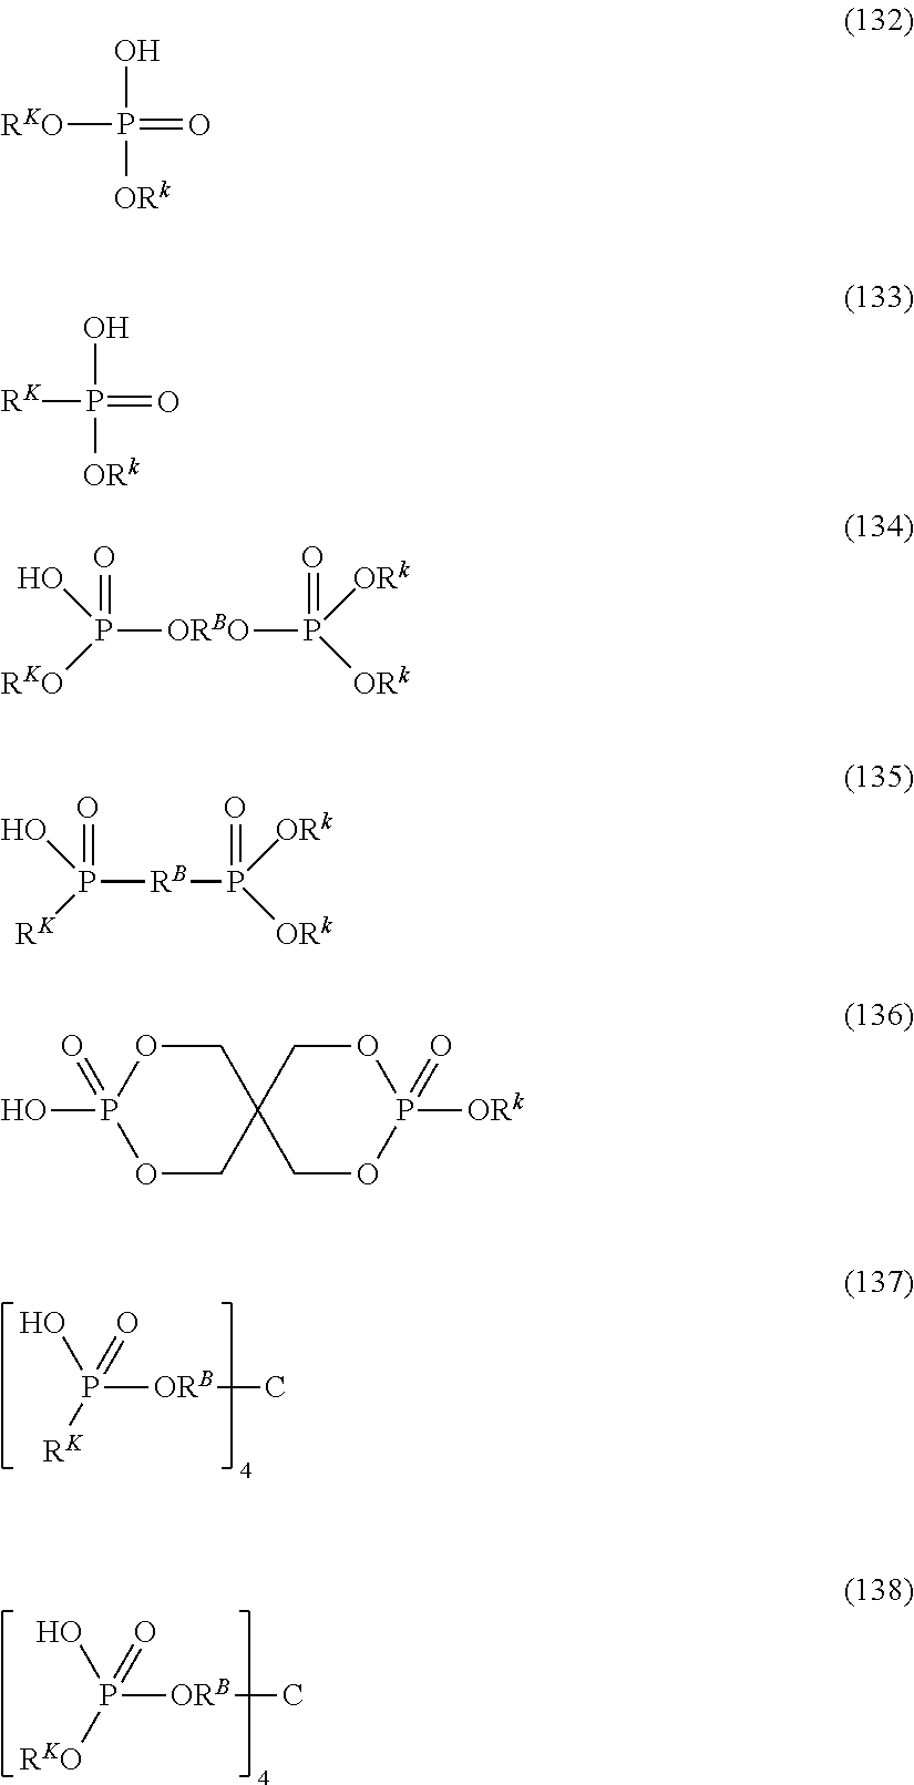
P([ORB]C)([RK])(O)=O.P([ORB]C)([RKO])(O)=O.OP([ORk])(=O)[RKO].OP([ORk])(=O)[RK].P([ORBO]P([ORk])([ORk])=O)(O)([RKO])=O.P(O)([RK])(=O)[RB]P([ORk])([ORk])=O.O1P(O)(=O)OCC2(C1)COP([ORk])(=O)OC2
